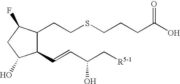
C1(C=CC(C[R5-1])O)C(CCSCCCC(O)=O)C(F)CC1O
